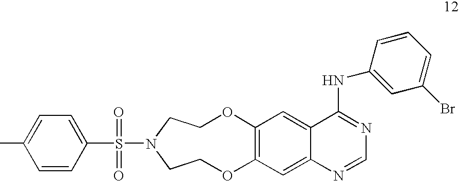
C1CN(S(=O)(=O)C2=CC=C(C)C=C2)CCOC2=C(O1)C=C1C(=C2)C(NC2=CC(Br)=CC=C2)=NC=N1
